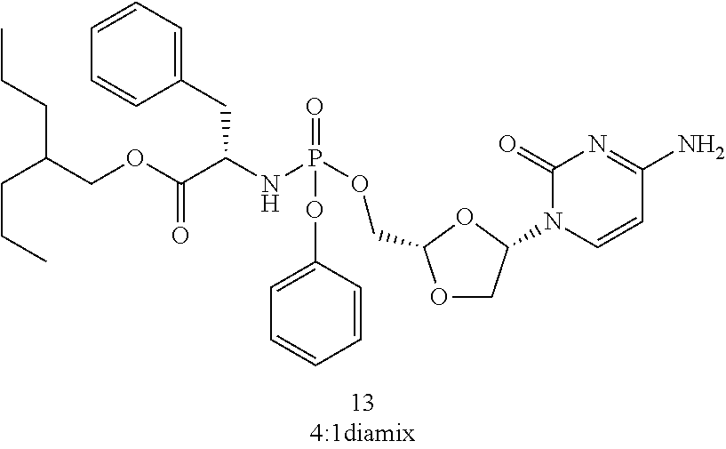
O1CC(N2C=CC(N)=NC2=O)OC1COP(NC(C(OCC(CCC)CCC)=O)CC1=CC=CC=C1)(=O)OC1=CC=CC=C1
